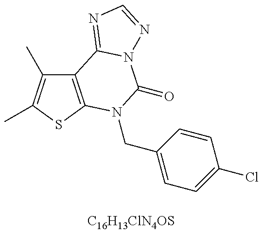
C12=C(SC(C)=C1C)N(CC1=CC=C(Cl)C=C1)C(=O)N1C2=NC=N1.[C16H13ClN4OS]
